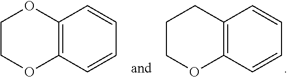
C12=C(C=CC=C1)OCCC2.C12=C(C=CC=C1)OCCO2
